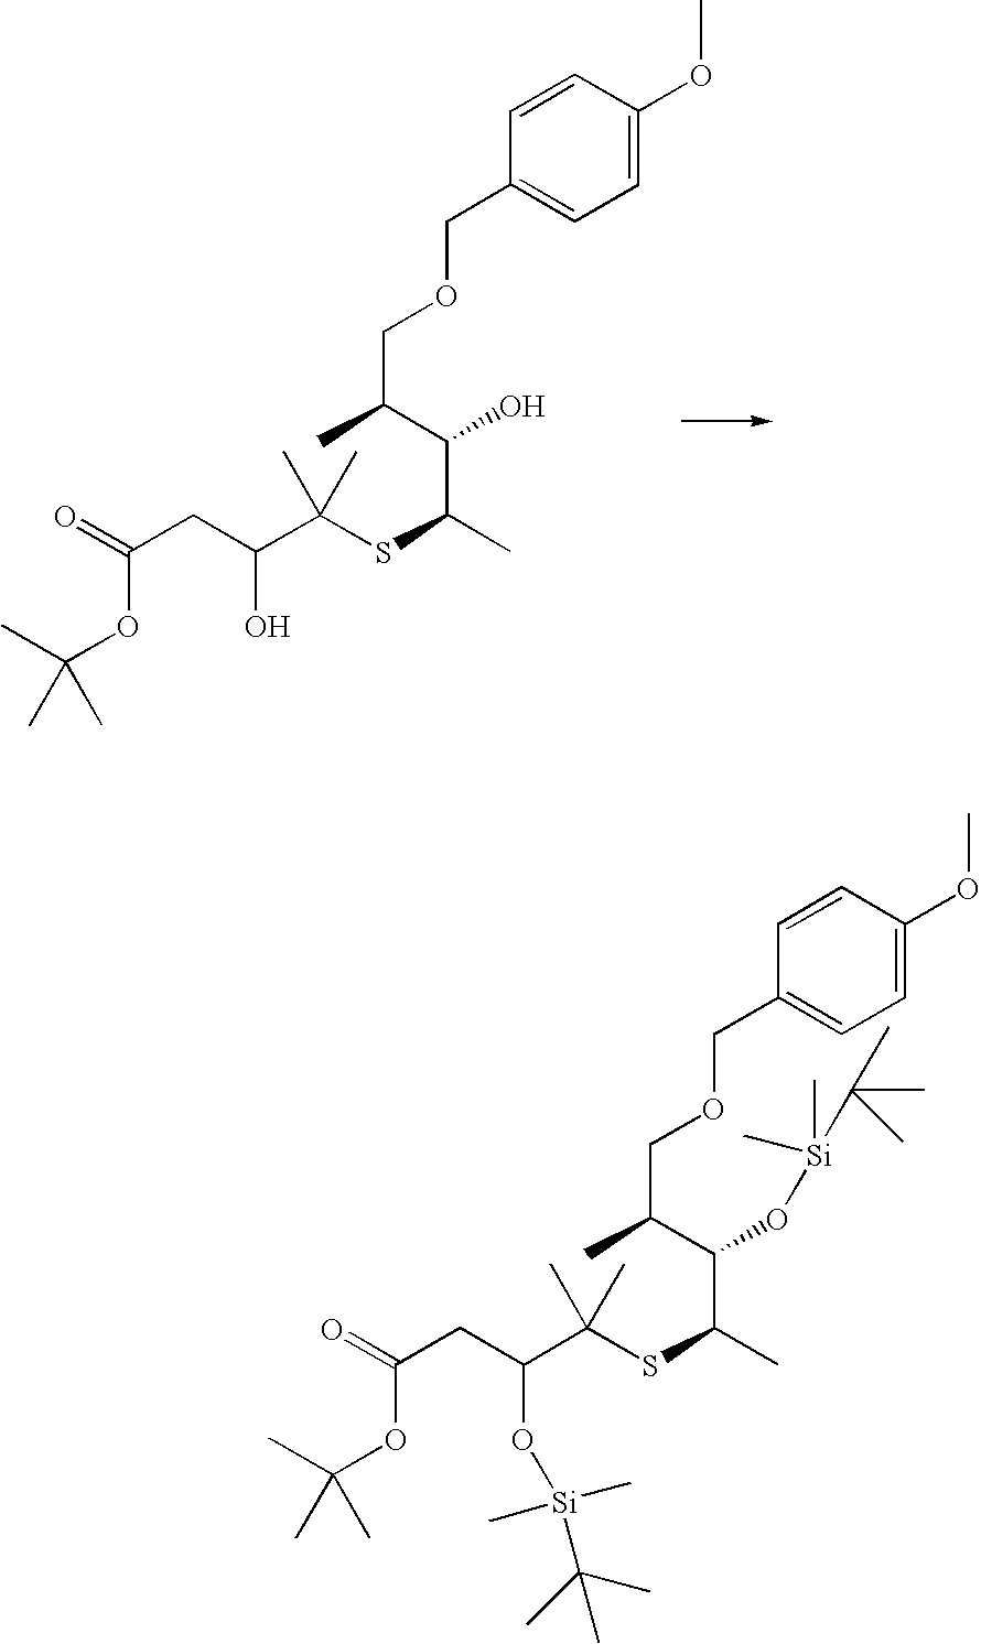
C1=C(OC)C=CC(COCC(C(O)C(C)SC(C(CC(=O)OC(C)(C)C)O)(C)C)C)=C1.C1=C(OC)C=CC(COCC(C(O[Si](C)(C)C(C)(C)C)C(C)SC(C(CC(=O)OC(C)(C)C)O[Si](C)(C)C(C)(C)C)(C)C)C)=C1
